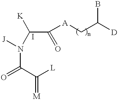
C(N(C(C(=O)[A]CC([D])B)[K])[J])(C([L])=[M])=O
